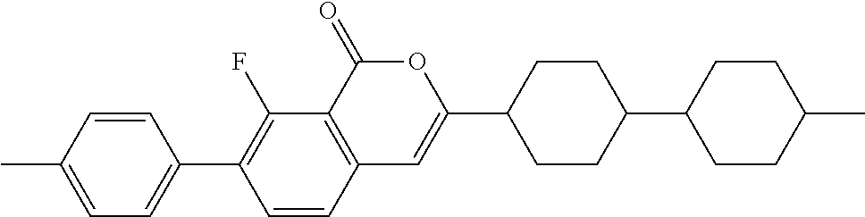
C12=C(C(=O)OC(C3CCC(C4CCC(C)CC4)CC3)=C1)C(F)=C(C1=CC=C(C)C=C1)C=C2
